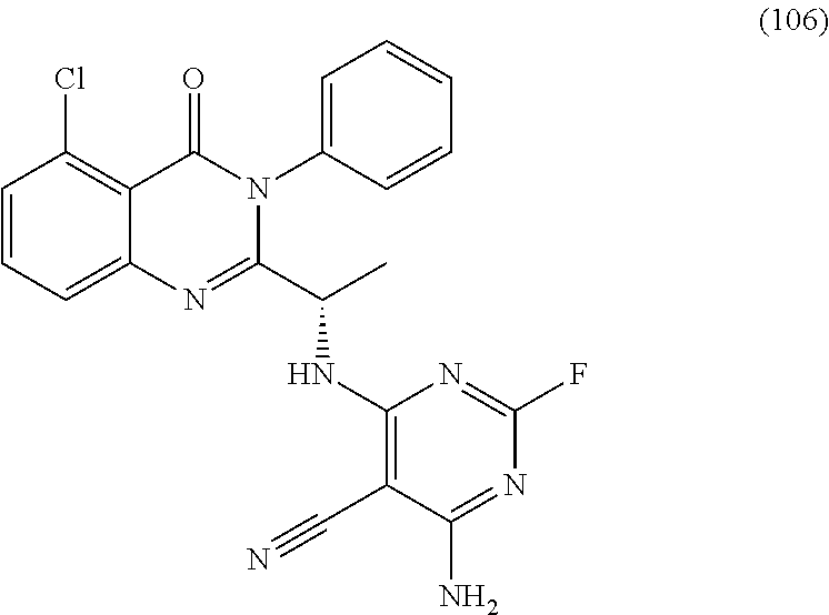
C1=CC=C2C(=C1Cl)C(=O)N(C1=CC=CC=C1)C(C(C)NC1=C(C#N)C(N)=NC(F)=N1)=N2
